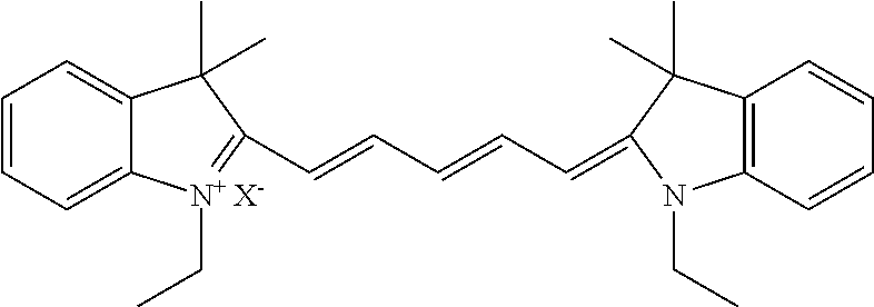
C1=CC=C2C(=C1)C(C)(C)C(C=CC=CC=C1C(C)(C)C3=C(C=CC=C3)N1CC)=[N+ X-]2CC
